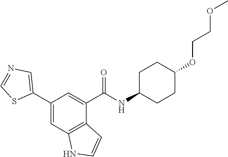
C1C(NC(C2=CC(C3=CN=CS3)=CC3=C2C=CN3)=O)CCC(OCCOC)C1
